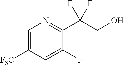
OCC(C1=NC=C([F3C])C=C1F)(F)F
